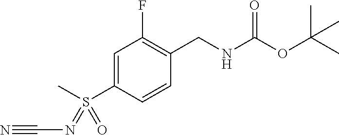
C1=C(S(C)(=NC#N)=O)C=CC(CNC(OC(C)(C)C)=O)=C1F
